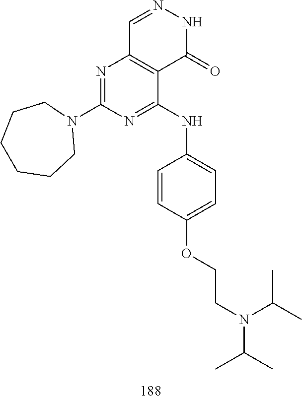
C1=NNC(=O)C2=C1N=C(N1CCCCCC1)N=C2NC1=CC=C(OCCN(C(C)C)C(C)C)C=C1
